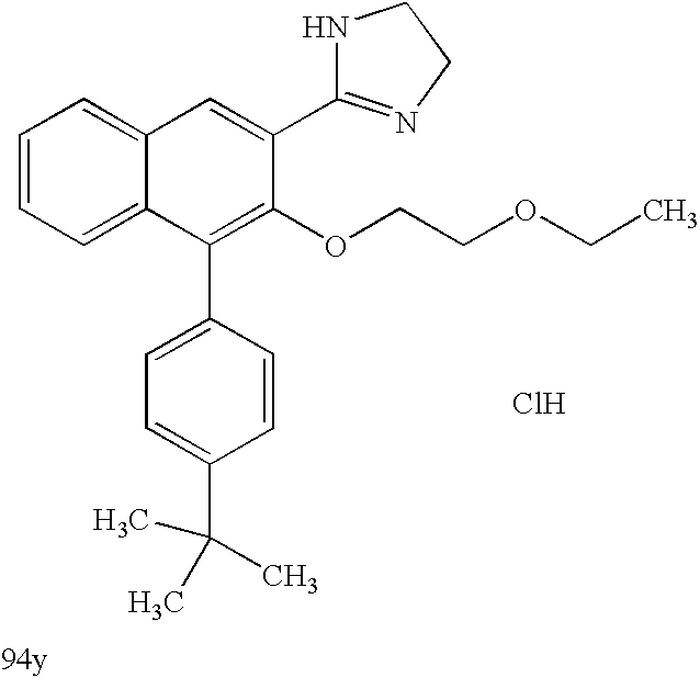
C1=C(C2=NCCN2)C(OCCOCC)=C(C2=CC=C(C(C)(C)C)C=C2)C2=CC=CC=C12.Cl
